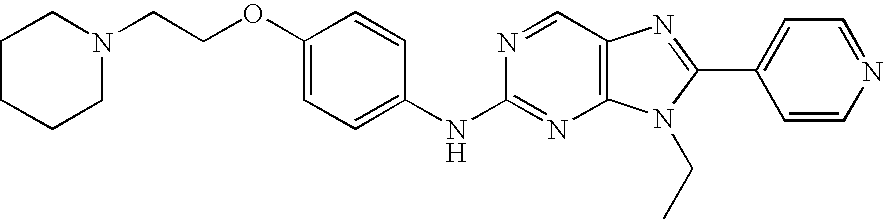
C1(OCCN2CCCCC2)=CC=C(NC2=NC3=C(C=N2)N=C(C2=CC=NC=C2)N3CC)C=C1
